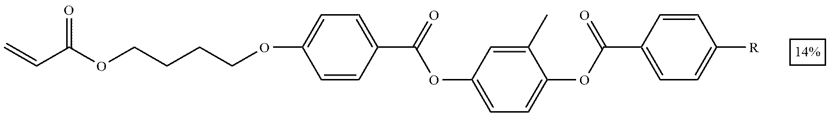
C=CC(OCCCCOC1=CC=C(C(OC2=CC=C(OC(C3=CC=C([R])C=C3)=O)C(C)=C2)=O)C=C1)=O
